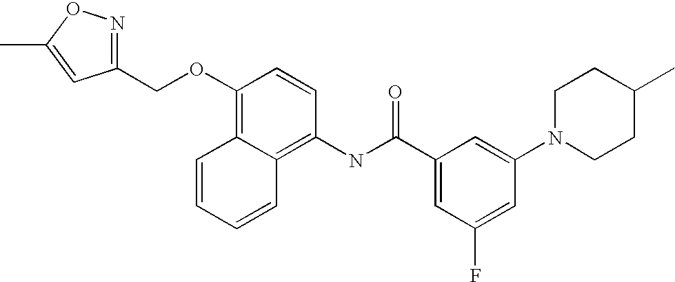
C1(COC2=C3C(=C(NC(C4=CC(F)=CC(N5CCC(C)CC5)=C4)=O)C=C2)C=CC=C3)=NOC(C)=C1
